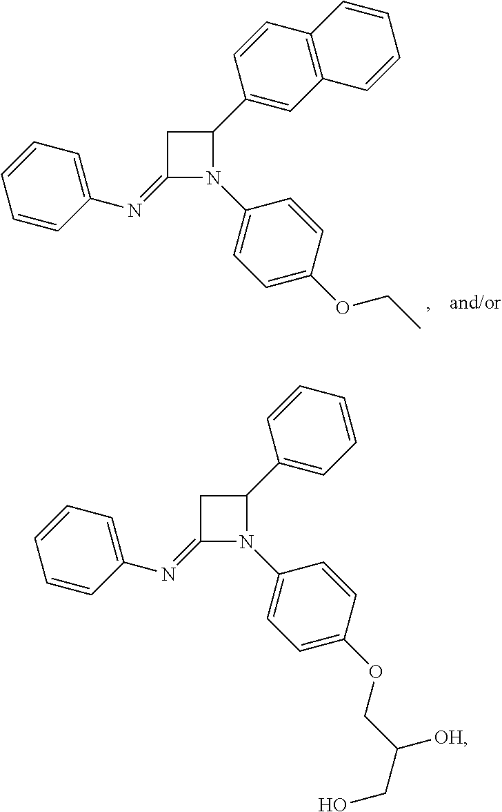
C1C(=NC2=CC=CC=C2)N(C2=CC=C(OCC(CO)[OH])C=C2)C1C1=CC=CC=C1.C1C(=NC2=CC=CC=C2)N(C2=CC=C(OCC)C=C2)C1C1=CC2=C(C=C1)C=CC=C2
